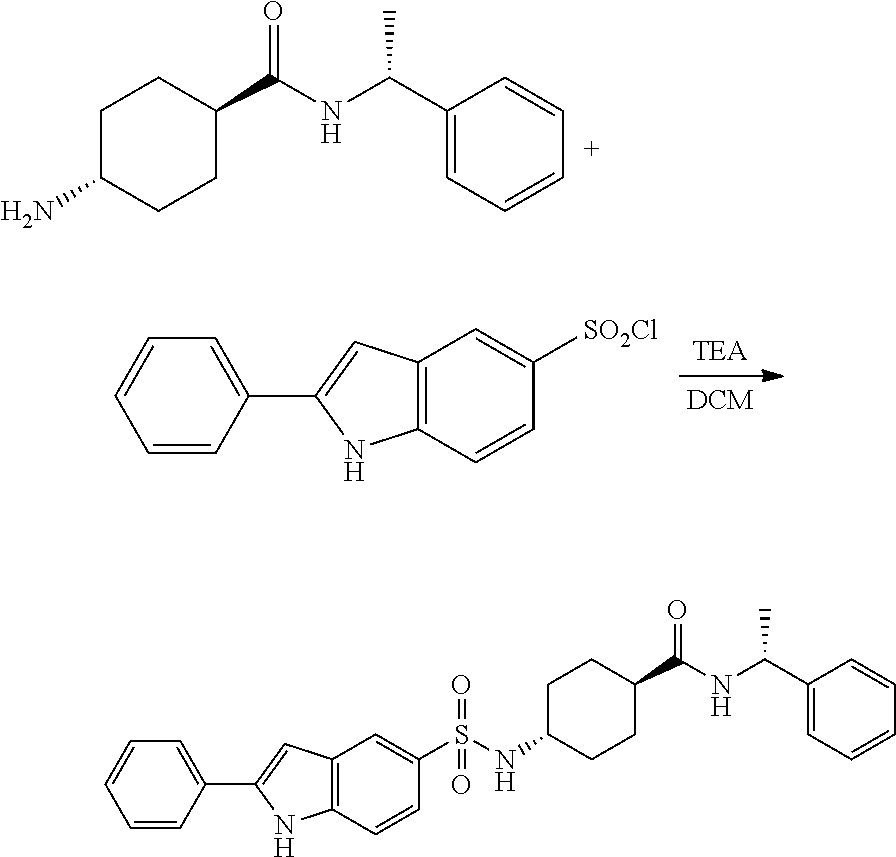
C1C(N)CCC(C(NC(C2=CC=CC=C2)C)=O)C1.C1=C(C2=CC3=C(N2)C=CC([SO2Cl])=C3)C=CC=C1.C1C(NS(C2=CC3=C(C=C2)NC(C2=CC=CC=C2)=C3)(=O)=O)CCC(C(NC(C2=CC=CC=C2)C)=O)C1
